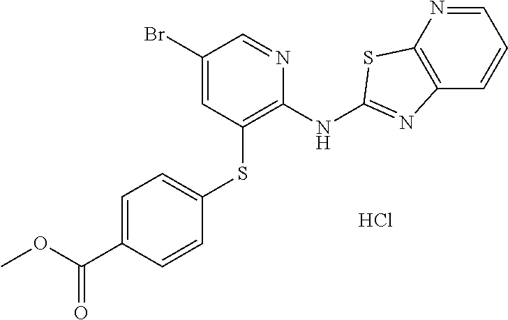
C1(Br)=CC(SC2=CC=C(C(OC)=O)C=C2)=C(NC2=NC3=C(N=CC=C3)S2)N=C1.Cl
